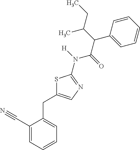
C1(C#N)=CC=CC=C1CC1=CN=C(N(C(C(C(CC)C)C2=CC=CC=C2)=O)[H])S1
